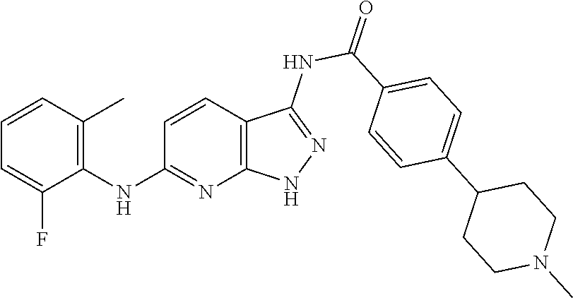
C1=CC(C)=C(NC2=NC3=C(C=C2)C(NC(=O)C2=CC=C(C4CCN(C)CC4)C=C2)=NN3)C(F)=C1
